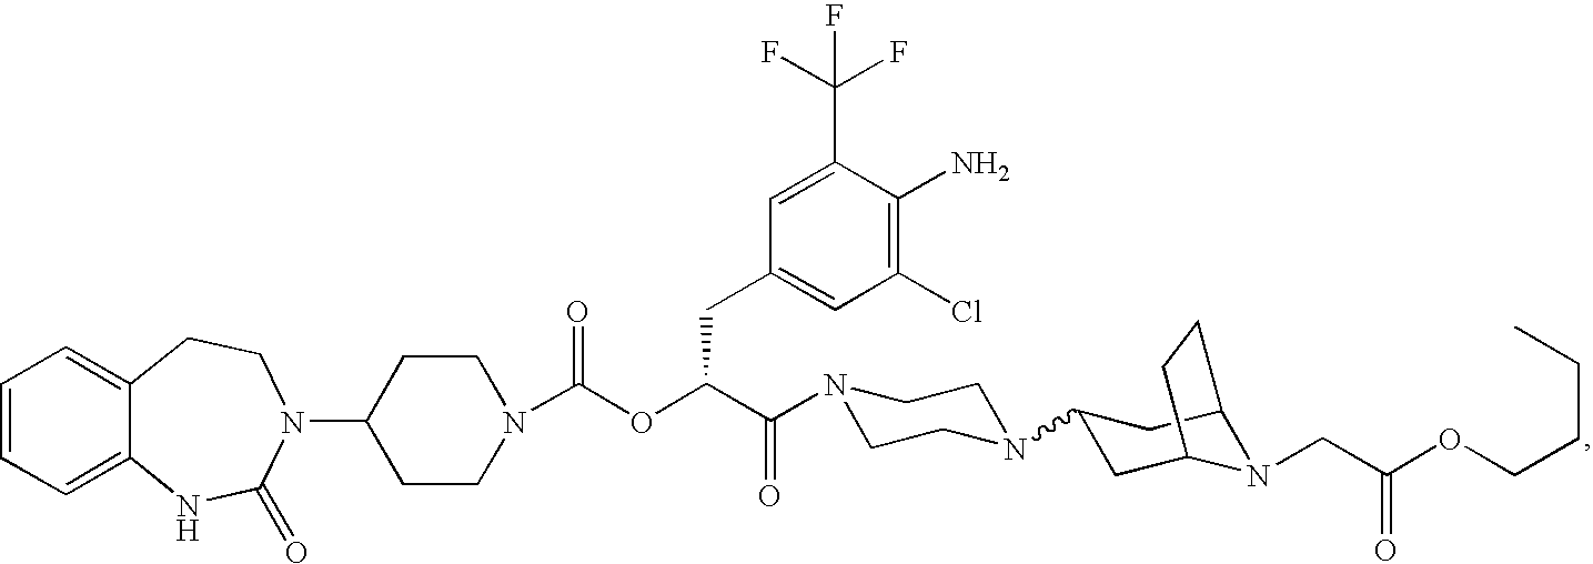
C1=CC=C2C(=C1)CCN(C1CCN(C(OC(C(=O)N3CCN(C4CC5N(CC(OCCCC)=O)C(C4)CC5)CC3)CC3=CC(Cl)=C(N)C(C(F)(F)F)=C3)=O)CC1)C(=O)N2
